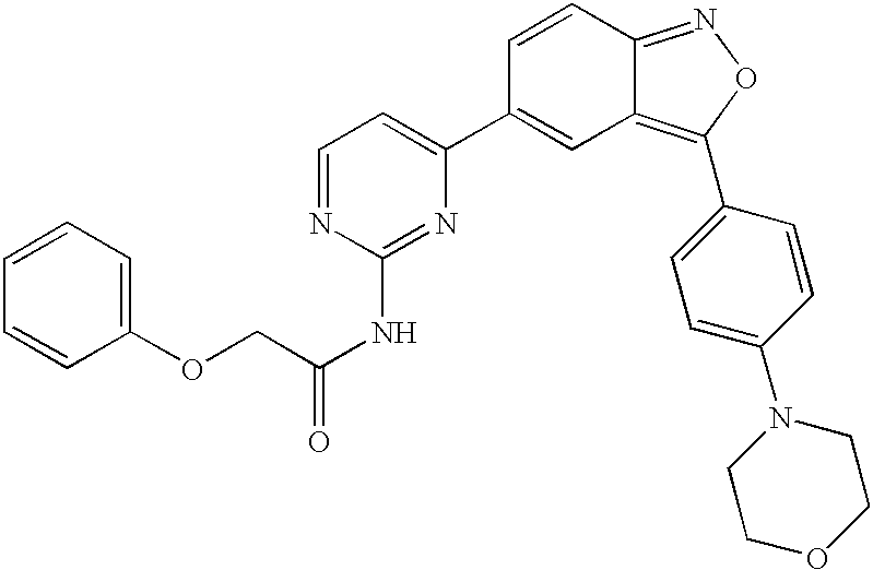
C12=C(C3=CC=C(N4CCOCC4)C=C3)ON=C1C=CC(C1=CC=NC(NC(COC3=CC=CC=C3)=O)=N1)=C2
